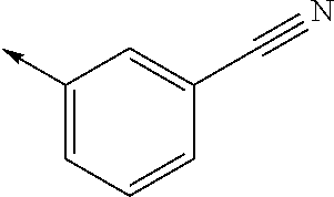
C1(->C)=CC=CC(C#N)=C1
